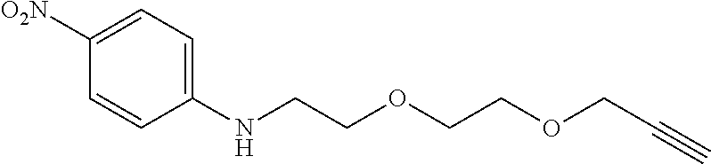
C1(NCCOCCOCC#C)=CC=C([O2N])C=C1
